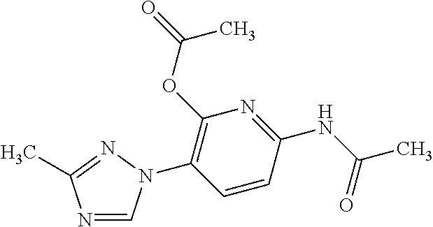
N1=CN(C2=C(OC(=O)C)N=C(NC(C)=O)C=C2)N=C1C
